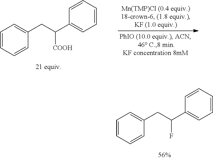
C1=CC=CC(CC(C2=CC=CC=C2)[COOH])=C1.C1=CC=CC(CC(C2=CC=CC=C2)F)=C1
